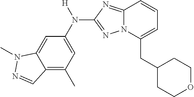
C12=C(C)C=C(N([H])C3=NN4C(=N3)C=CC=C4CC3CCOCC3)C=C1N(C)N=C2
